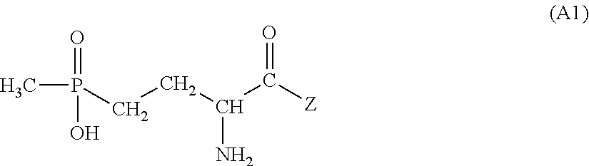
CP(=O)(CCC(N)C(=O)[Z])O
